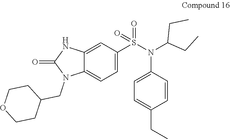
C12=CC(S(N(C(CC)CC)C3=CC=C(CC)C=C3)(=O)=O)=CC=C1N(CC1CCOCC1)C(=O)N2
